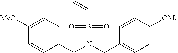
C1(CN(CC2=CC=C([OMe])C=C2)S(C=C)(=O)=O)=CC=C([MeO])C=C1
